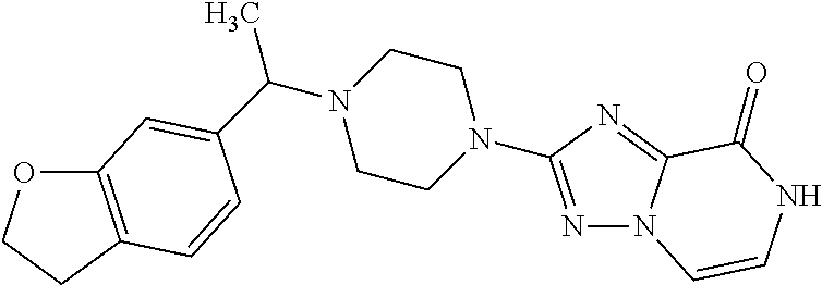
O1C2=C(CC1)C=CC(C(N1CCN(C3=NN4C(=N3)C(=O)NC=C4)CC1)C)=C2
